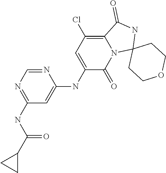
C1(NC(C2CC2)=O)=NC=NC(NC2=CC(Cl)=C3N(C2=O)C2(NC3=O)CCOCC2)=C1
